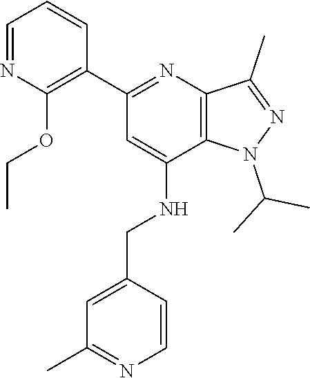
C12=C(N=C(C3=C(OCC)N=CC=C3)C=C1NCC1=CC(C)=NC=C1)C(C)=NN2C(C)C
